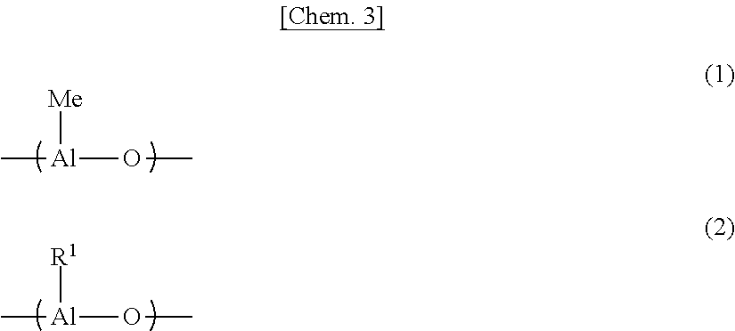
[Me][Al](C)OC.[R1][Al](C)OC
